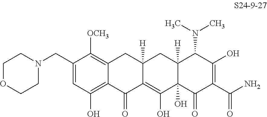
C1=C(CN2CCOCC2)C([OCH3])=C2C(=C1O)C(=O)C1=C(O)C3(O)C([H])(CC1([H])C2)C(N(C)C)C(O)=C(C(N)=O)C3=O
